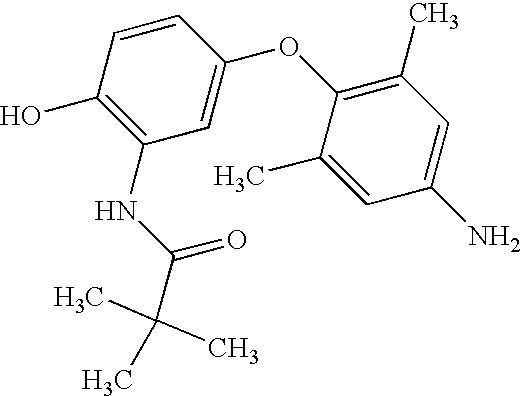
C1(O)=C(NC(C(C)(C)C)=O)C=C(OC2=C(C)C=C(N)C=C2C)C=C1
